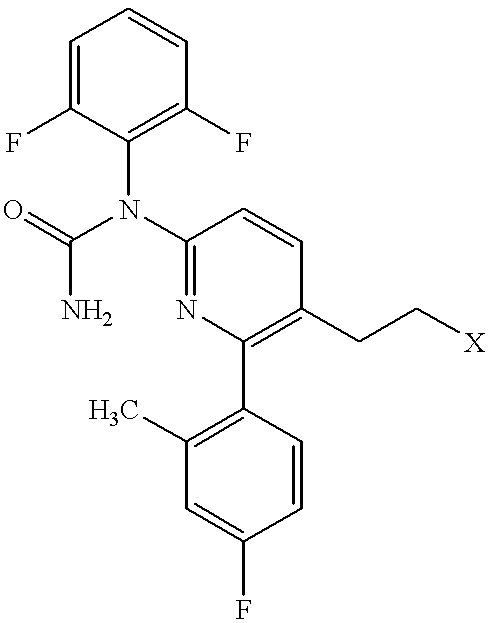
C1=C(F)C(N(C(=O)N)C2=NC(C3=C(C)C=C(F)C=C3)=C(CC[X])C=C2)=C(F)C=C1
